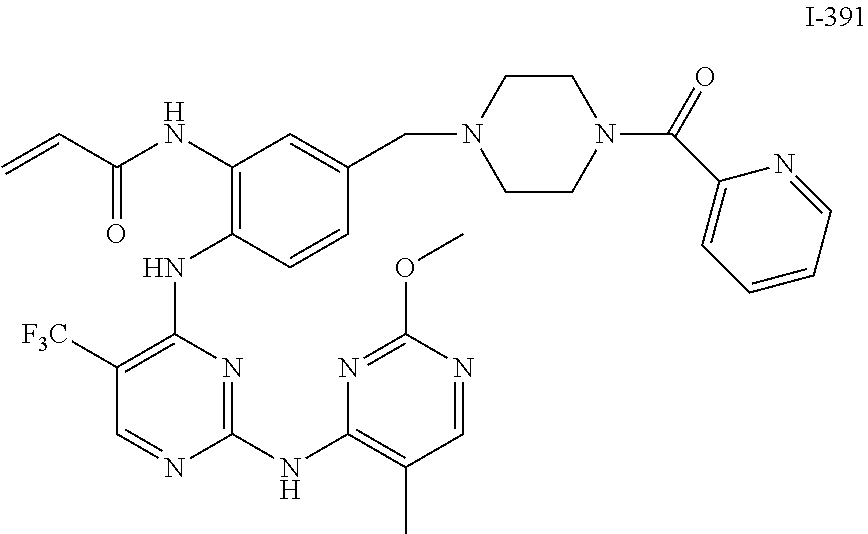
C1([F3C])=C(NC2=C(NC(C=C)=O)C=C(CN3CCN(C(=O)C4=CC=CC=N4)CC3)C=C2)N=C(NC2=C(C)C=NC(OC)=N2)N=C1
